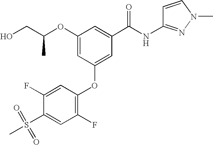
O(C1=CC(OC2=C(F)C=C(S(C)(=O)=O)C(F)=C2)=CC(C(NC2=NN(C)C=C2)=O)=C1)C(CO)C
